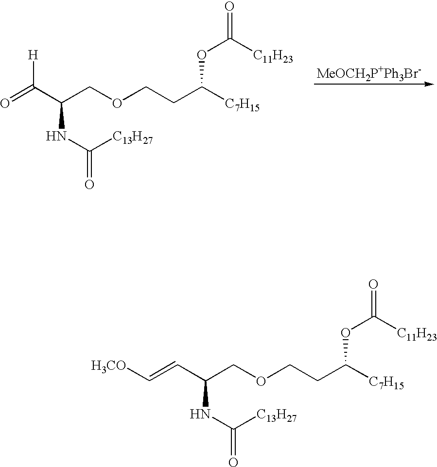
C(OCCC([C7H15])OC(=O)[C11H23])C(NC([C13H27])=O)C=C[H3CO].C(OCCC([C7H15])OC(=O)[C11H23])C(NC([C13H27])=O)C(=O)[H]
